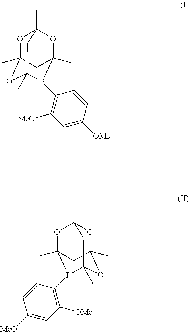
O1C2(C)OC3(C)P(C4=C([MeO])C=C([OMe])C=C4)C(C)(OC1(C)C3)C2.O1C2(C)OC3(C)P(C4=C([OMe])C=C([MeO])C=C4)C(C)(OC1(C)C3)C2
